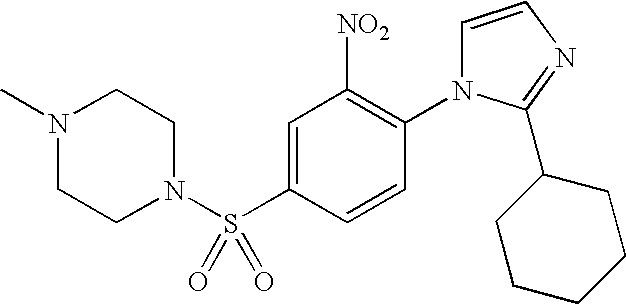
C1=C(S(N2CCN(C)CC2)(=O)=O)C=CC(N2C=CN=C2C2CCCCC2)=C1[NO2]
